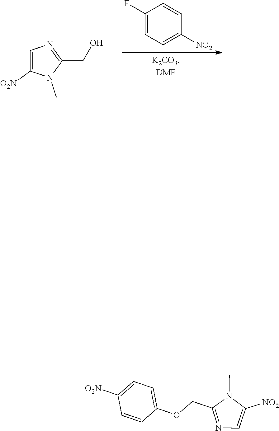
C1=C([O2N])N(C)C(CO)=N1.C1(F)=CC=C([NO2])C=C1.N1=C(COC2=CC=C([O2N])C=C2)N(C)C([NO2])=C1
